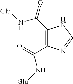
C1(C(N[Glu])=O)=C(C(=O)N[Glu])N=CN1
